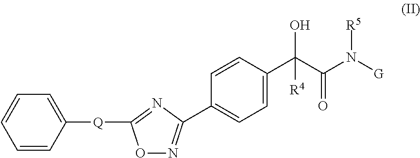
C1=C(C(C(N([G])[R5])=O)(O)[R4])C=CC(C2=NOC([Q]C3=CC=CC=C3)=N2)=C1
